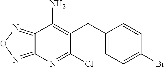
C1(CC2=C(N)C3=NON=C3N=C2Cl)=CC=C(Br)C=C1
